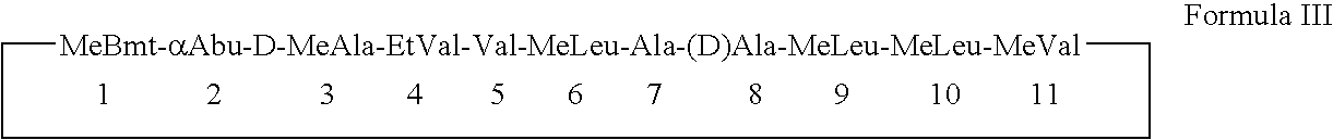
[MeBmt-aAbu-D-MeAla-EtVal-Val-MeLeu-Ala-(D)Ala-MeLeu-MeLeu-MeVal]1CCCC1
